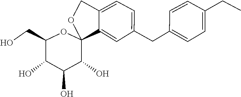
C1=CC(CC)=CC=C1CC1=CC=C2C(=C1)C1(OC(CO)C(O)C(O)C1O)OC2
